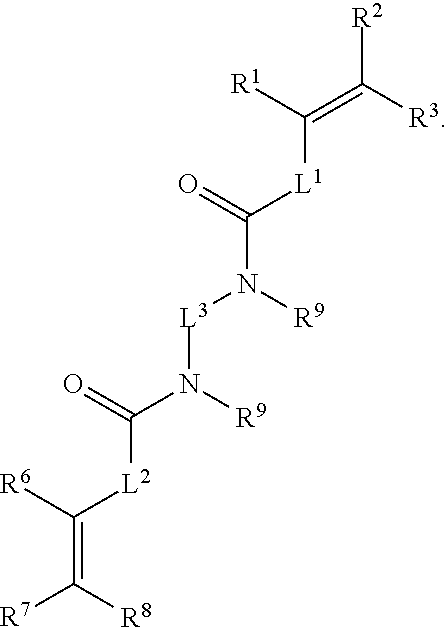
[R7]C([R8])=C([L2]C(=O)N([L3]N([R9])C(=O)[L1]C(=C([R3])[R2])[R1])[R9])[R6]
